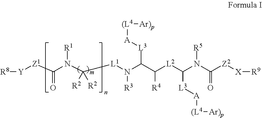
[Y]([Z1]C(N(C([L1]N(C(C([L2]C(N(C([Z2][X][R9])=O)[R5])[L3][A][(L4][Ar)p])[R4])[L3][A][(L4][Ar)p])[R3])([R2])[R2])[R1])=O)[R8]
